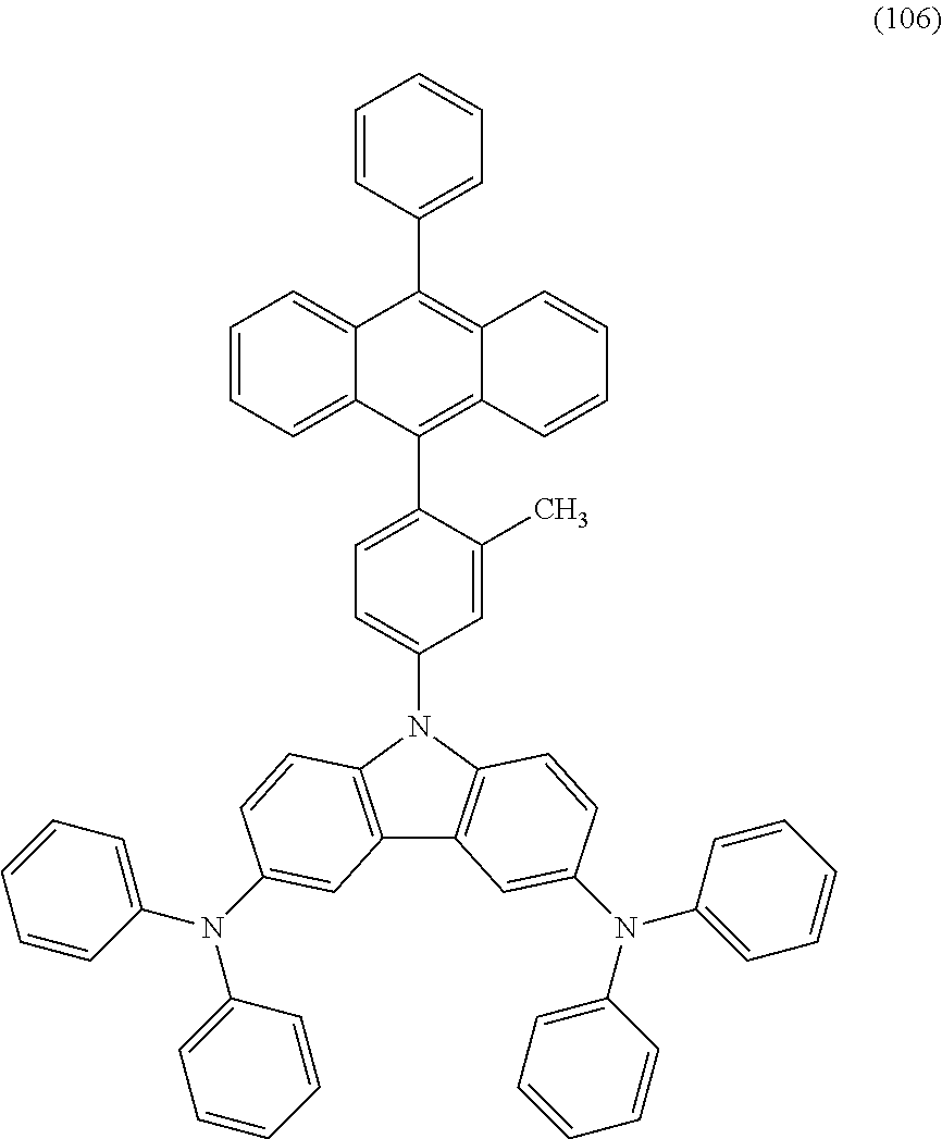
C1=C(C)C(C2=C3C(=C(C4=CC=CC=C4)C4=CC=CC=C24)C=CC=C3)=CC=C1N1C2=C(C3=C1C=CC(N(C1=CC=CC=C1)C1=CC=CC=C1)=C3)C=C(N(C1=CC=CC=C1)C1=CC=CC=C1)C=C2
